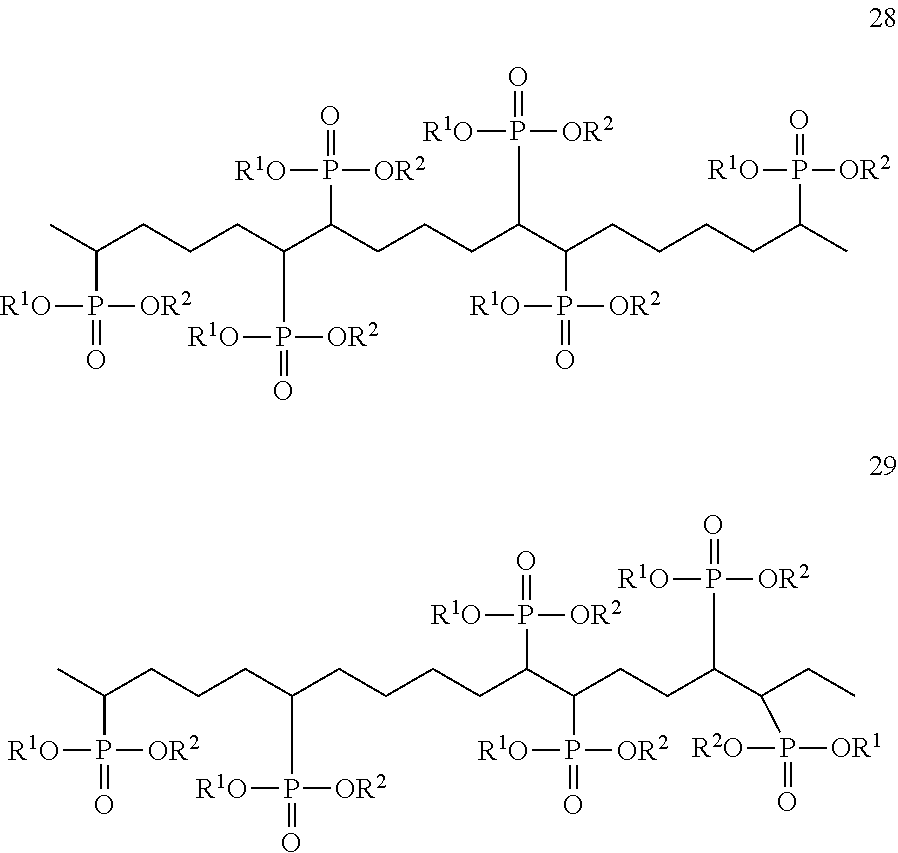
O=P(C(CCC(C(P(=O)([OR2])[R1O])CCCCC(CCCC(C)P(=O)([OR2])[R1O])P(=O)([OR2])[R1O])P(=O)([OR2])[R1O])C(CC)P(=O)([OR1])[R2O])([OR2])[R1O].O=P(C(CCCCC(C(CCCC(P(=O)([OR2])[R1O])C(CCCC(C)P(=O)([OR2])[R1O])P(=O)([OR2])[R1O])P(=O)([OR2])[R1O])P(=O)([OR2])[R1O])C)([OR2])[R1O]
